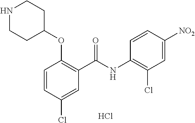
C1=CC(Cl)=CC(C(NC2=C(Cl)C=C([NO2])C=C2)=O)=C1OC1CCNCC1.Cl
